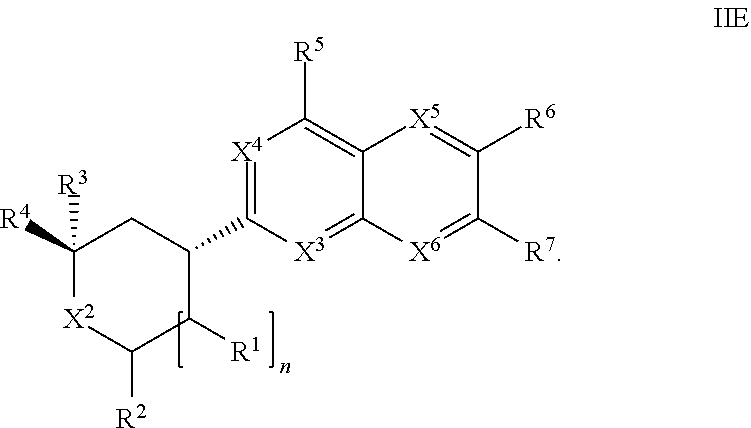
C12=C([R5])[X4]=C(C3C([R1])C([R2])[X2]C([R4])([R3])C3)[X3]=C1[X6]=C([R7])C([R6])=[X5]2
